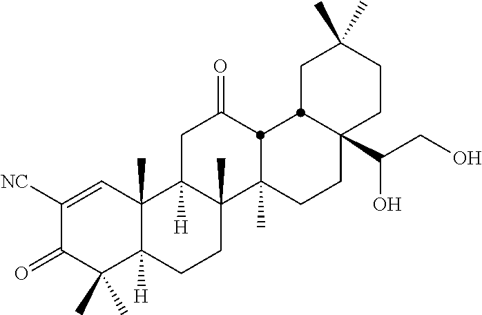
C1([NC])=CC2(C)C([H])(C(C)(C)C1=O)CCC1(C)C2([H])CC(=O)C2C1(C)CCC1(C(CO)O)C2CC(C)(C)CC1
